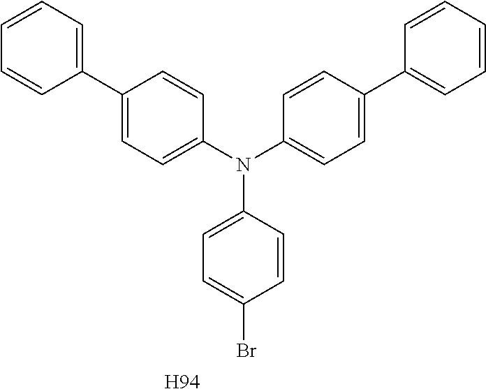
[H94].C1(C2=CC=CC=C2)=CC=C(N(C2=CC=C(C3=CC=CC=C3)C=C2)C2=CC=C(Br)C=C2)C=C1
